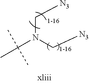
C(N(C[N3])C[N3])(C)(C)C
